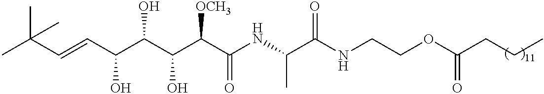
CC(C=CC(C(C(C(C(NC(C(NCCOC(=O)CCC)=O)C)=O)[OCH3])O)O)O)(C)C
